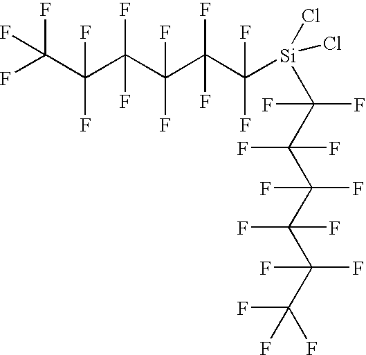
FC(F)(F)C(C(C(C(C(F)(F)[Si](Cl)(Cl)C(C(C(C(C(F)(F)C(F)(F)F)(F)F)(F)F)(F)F)(F)F)(F)F)(F)F)(F)F)(F)F
